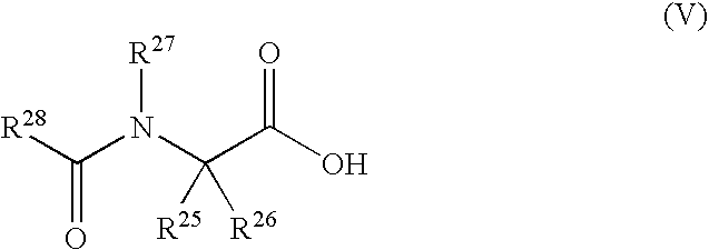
[R28]C(N(C(C(O)=O)([R25])[R26])[R27])=O
